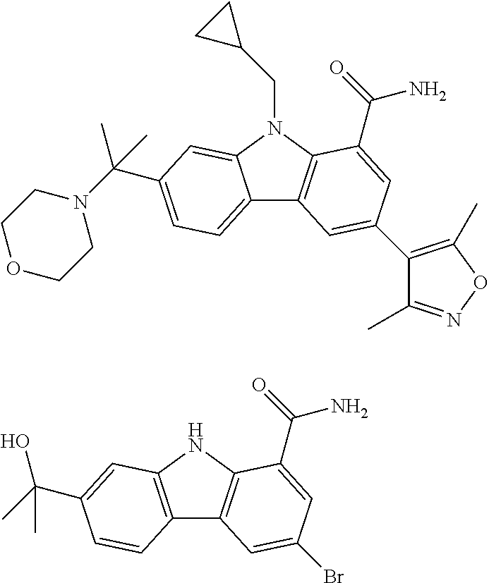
C12=CC=C(C(N3CCOCC3)(C)C)C=C1N(CC1CC1)C1=C2C=C(C2=C(C)ON=C2C)C=C1C(=O)N.C12=C(NC3=C1C=C(Br)C=C3C(=O)N)C=C(C(C)(O)C)C=C2
